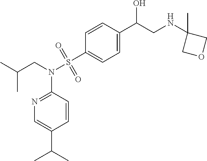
C1=CC(S(N(CC(C)C)C2=NC=C(C(C)C)C=C2)(=O)=O)=CC=C1C(O)CNC1(C)COC1
